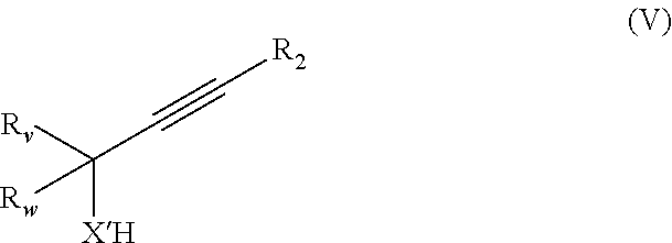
[XH]C(C#C[R2])([Rv])[Rw]
